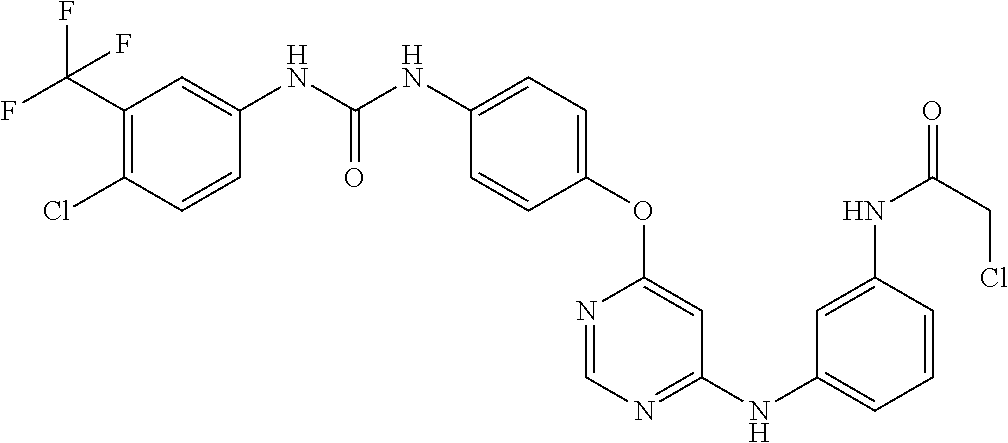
C1(NC(NC2=CC(C(F)(F)F)=C(Cl)C=C2)=O)=CC=C(OC2=CC(NC3=CC=CC(NC(=O)CCl)=C3)=NC=N2)C=C1
